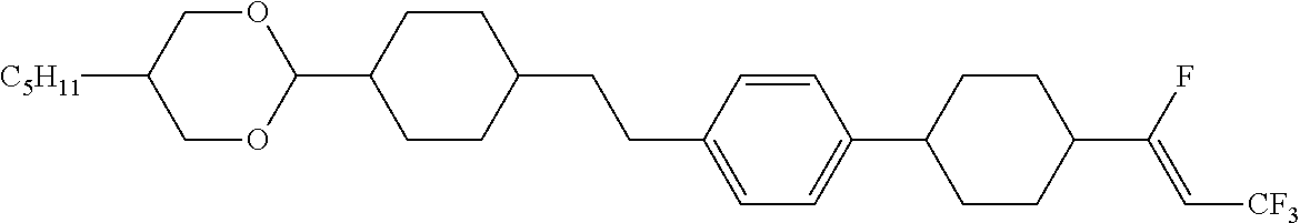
C1OC(C2CCC(CCC3=CC=C(C4CCC(C(F)=C[CF3])CC4)C=C3)CC2)OCC1[C5H11]
